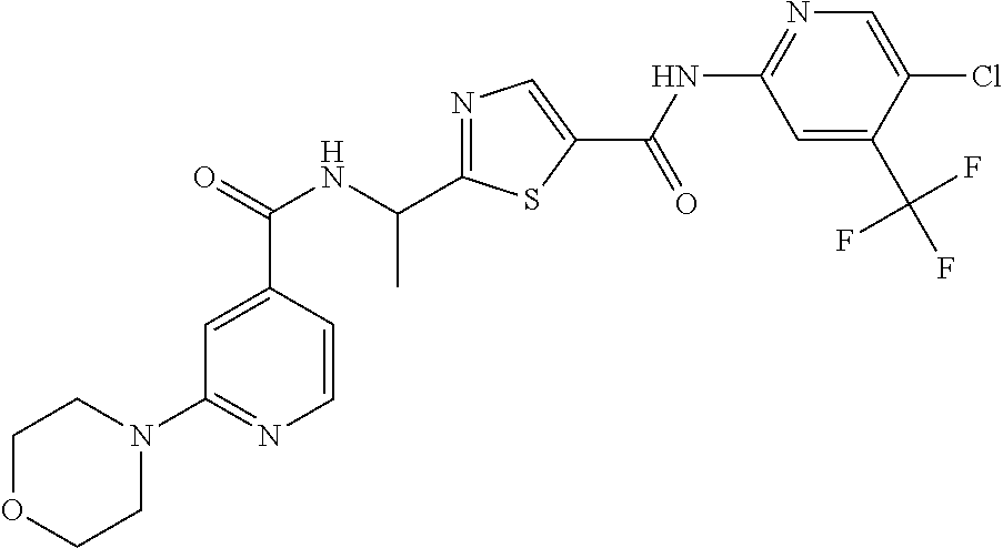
C1=CC(C(=O)NC(C)C2=NC=C(C(NC3=NC=C(Cl)C(C(F)(F)F)=C3)=O)S2)=CC(N2CCOCC2)=N1
